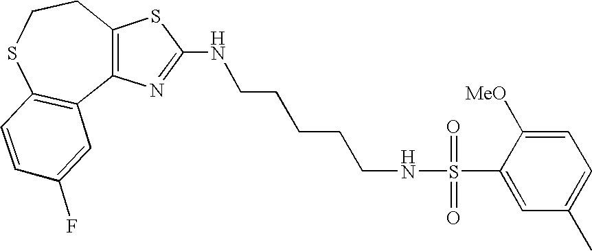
C12=C(CCSC3=C1C=C(F)C=C3)SC(NCCCCCNS(=O)(=O)C1=CC(C)=CC=C1[MeO])=N2
